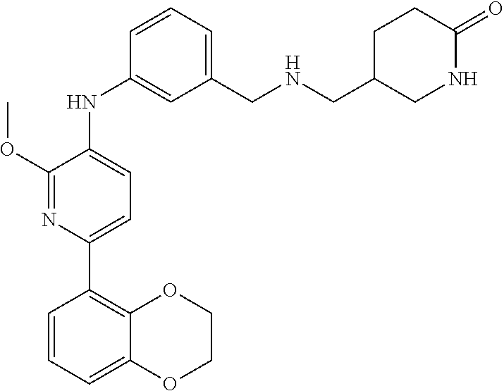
C1(NC2=CC(CNCC3CNC(=O)CC3)=CC=C2)=CC=C(C2=C3OCCOC3=CC=C2)N=C1OC
